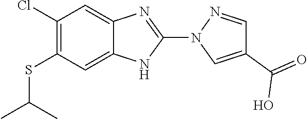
ClC1=C(SC(C)C)C=C2C(=C1)N=C(N1C=C(C(=O)O)C=N1)N2
